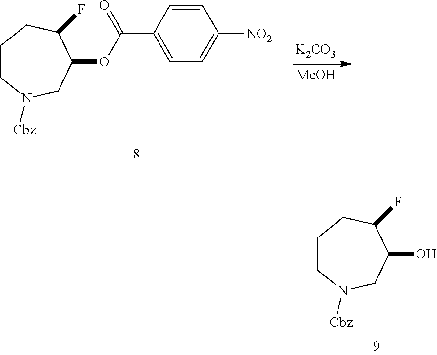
C1CN([Cbz])CC(OC(C2=CC=C([NO2])C=C2)=O)C(F)C1.[K2CO3].[MeOH].C1CN([Cbz])CC(O)C(F)C1
